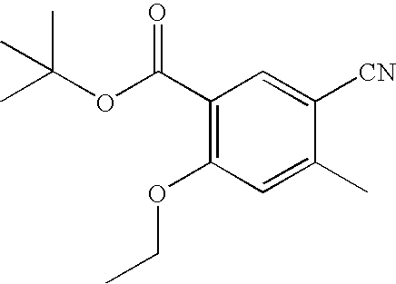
C1(C(OC(C)(C)C)=O)=C(OCC)C=C(C)C([CN])=C1
